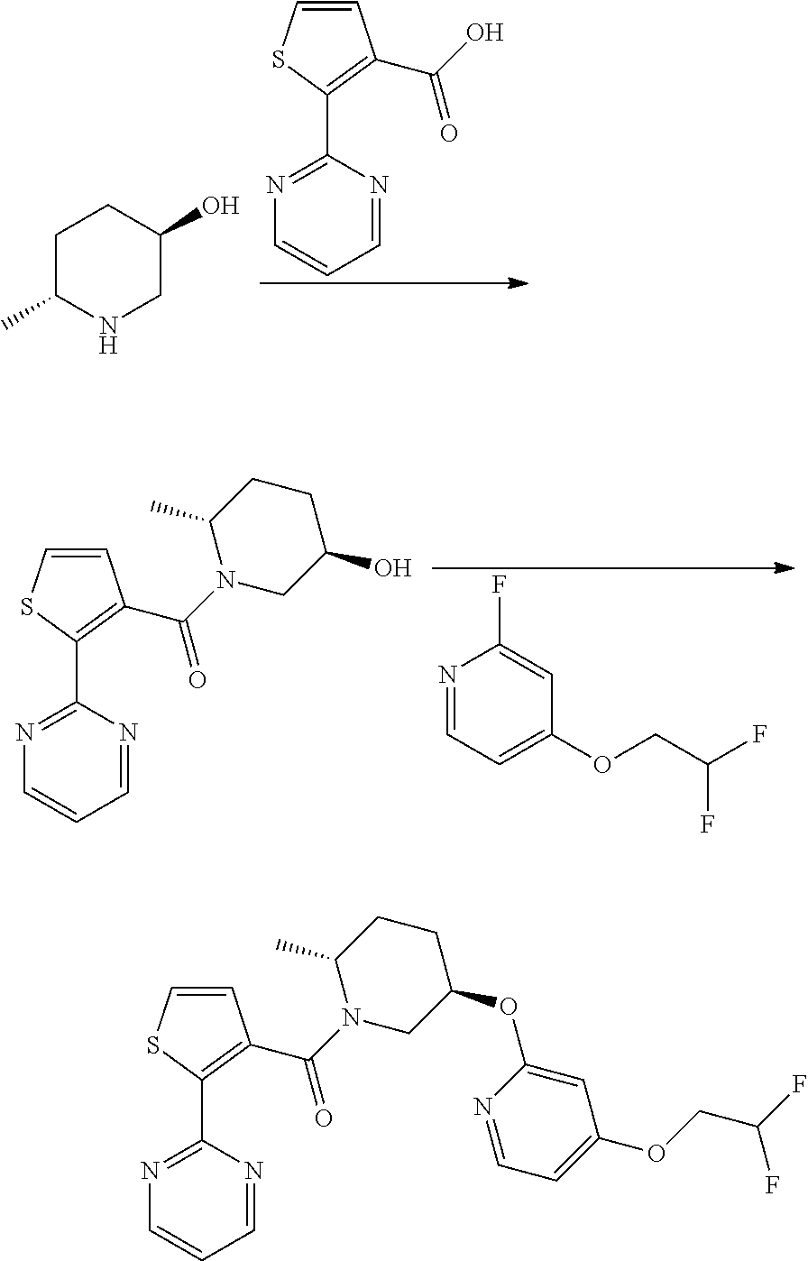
C1C(C)NCC(O)C1.C1=CSC(C2=NC=CC=N2)=C1C(=O)O.C1C(C)N(C(=O)C2=C(C3=NC=CC=N3)SC=C2)CC(O)C1.N1=CC=C(OCC(F)F)C=C1F.C1C(C)N(C(=O)C2=C(C3=NC=CC=N3)SC=C2)CC(OC2=CC(OCC(F)F)=CC=N2)C1
